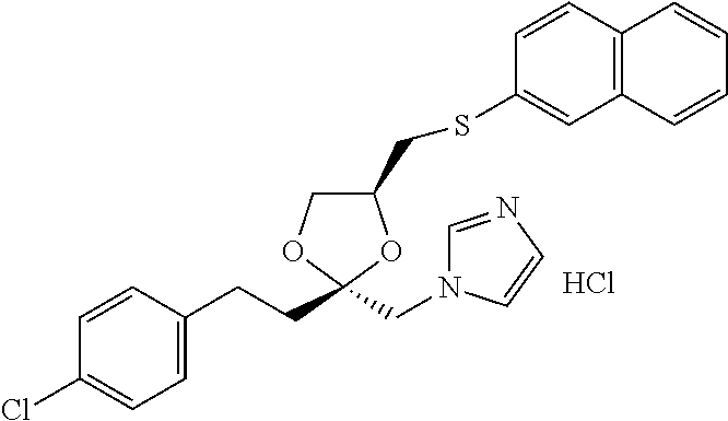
C1=C(CCC2(CN3C=NC=C3)OC(CSC3=CC4=C(C=C3)C=CC=C4)CO2)C=CC(Cl)=C1.Cl
